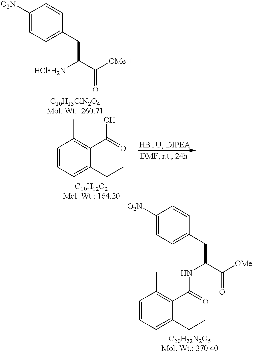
C1([O2N])=CC=C(CC(C([OMe +])=O)[HClH2N])C=C1.C1=CC=C(CC)C(C(=O)O)=C1C.C1([O2N])=CC=C(CC(C([OMe])=O)NC(C2=C(C)C=CC=C2CC)=O)C=C1
